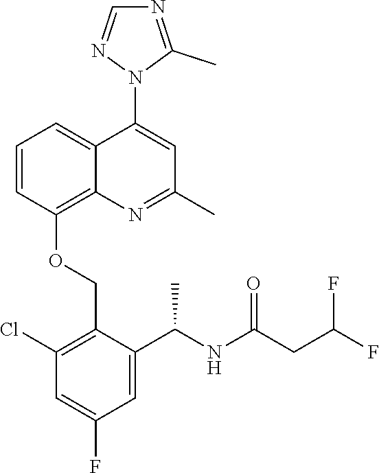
C1=CC(OCC2=C(Cl)C=C(F)C=C2C(NC(CC(F)F)=O)C)=C2C(=C1)C(N1C(C)=NC=N1)=CC(C)=N2
